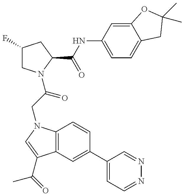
C1(F)CN(C(CN2C3=C(C(C(=O)C)=C2)C=C(C2=CC=NN=C2)C=C3)=O)C(C(NC2=CC=C3C(=C2)OC(C)(C)C3)=O)C1
